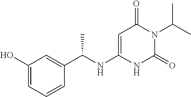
C1(O)=CC=CC(C(NC2=CC(=O)N(C(C)C)C(=O)N2)C)=C1
